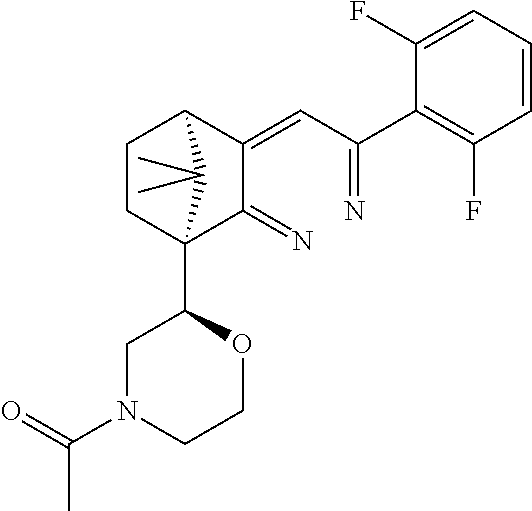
C1CC2(C3CN(C(=O)C)CCO3)C(=N)C(=CC(=N)C3=C(F)C=CC=C3F)C1C2(C)C
